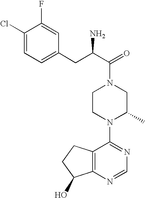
C12=C(N=CN=C1N1C(C)CN(C(=O)C(N)CC3=CC=C(Cl)C(F)=C3)CC1)C(O)CC2
